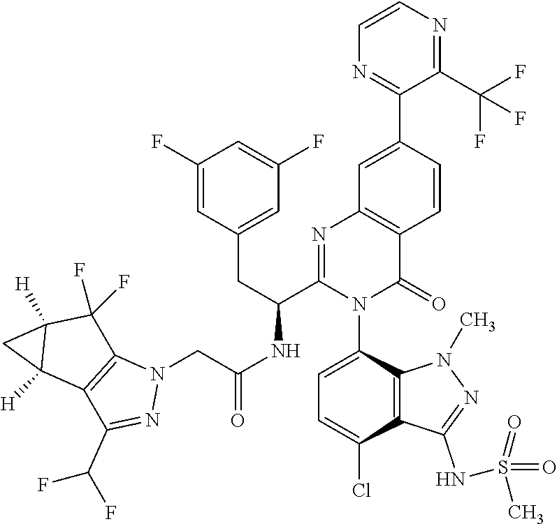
C1(F)=CC(CC(C2=NC3=C(C(=O)N2C2=CC=C(Cl)C4=C2N(C)N=C4NS(=O)(=O)C)C=CC(C2=NC=CN=C2C(F)(F)F)=C3)NC(CN2C3=C(C(C(F)F)=N2)C2([H])C([H])(C3(F)F)C2)=O)=CC(F)=C1
